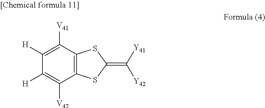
C1([H])=C([V41])C2=C(C([V42])=C1[H])SC(=C([Y41])[Y42])S2
